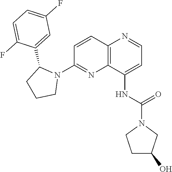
C1=CC2=C(N=C1N1C(C3=CC(F)=CC=C3F)CCC1)C(NC(N1CCC(O)C1)=O)=CC=N2
